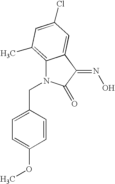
C(N1C2=C(C)C=C(Cl)C=C2C(=NO)C1=O)C1=CC=C(OC)C=C1
